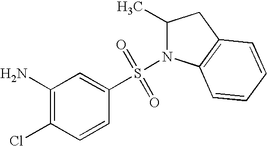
C1=CC(Cl)=C(N)C=C1S(=O)(=O)N1C(C)CC2=C1C=CC=C2
